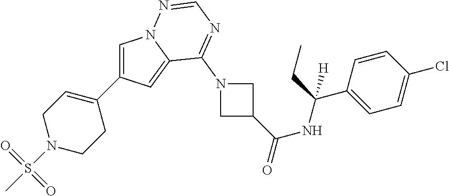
C1=C(C2=CCN(S(C)(=O)=O)CC2)C=C2N1N=CN=C2N1CC(C(NC(C2=CC=C(Cl)C=C2)(CC)[H])=O)C1
